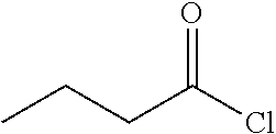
C(CC(Cl)=O)C
